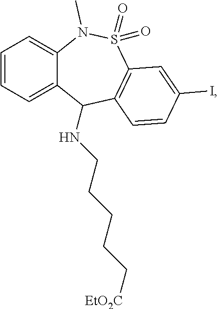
C1=CC=C2C(=C1)N(C)S(=O)(=O)C1=C(C2NCCCCC[EtO2C])C=CC(I)=C1
